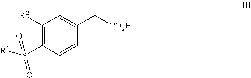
C1([R2])=C(S([R1])(=O)=O)C=CC(C[CO2H])=C1
